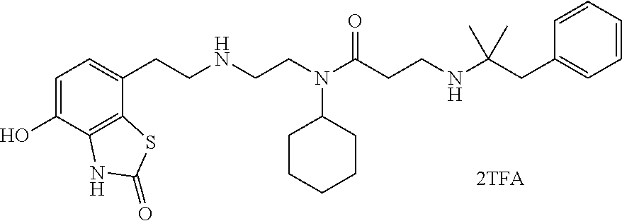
C1=C(O)C2=C(C(CCNCCN(C(CCNC(CC3=CC=CC=C3)(C)C)=O)C3CCCCC3)=C1)SC(=O)N2
